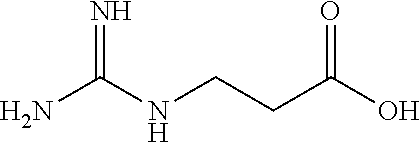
NC(NCCC(O)=O)=N
